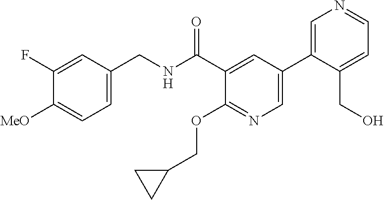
C1=C(CNC(C2=CC(C3=CN=CC=C3CO)=CN=C2OCC2CC2)=O)C=C(F)C([MeO])=C1
